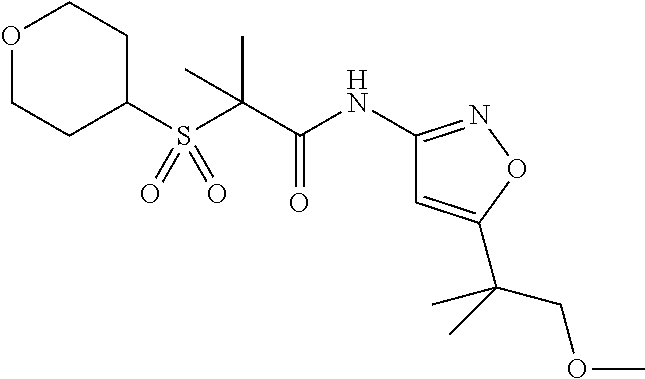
C1(S(C(C(NC2=NOC(C(COC)(C)C)=C2)=O)(C)C)(=O)=O)CCOCC1
